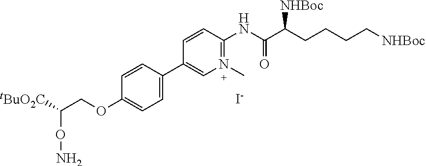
C(C(ON)[tBuO2C])OC1=CC=C(C2=CN(C)=C(NC(=O)C(CCCC[NHBoc])[NHBoc])C=C2)C=C1.[I-]
